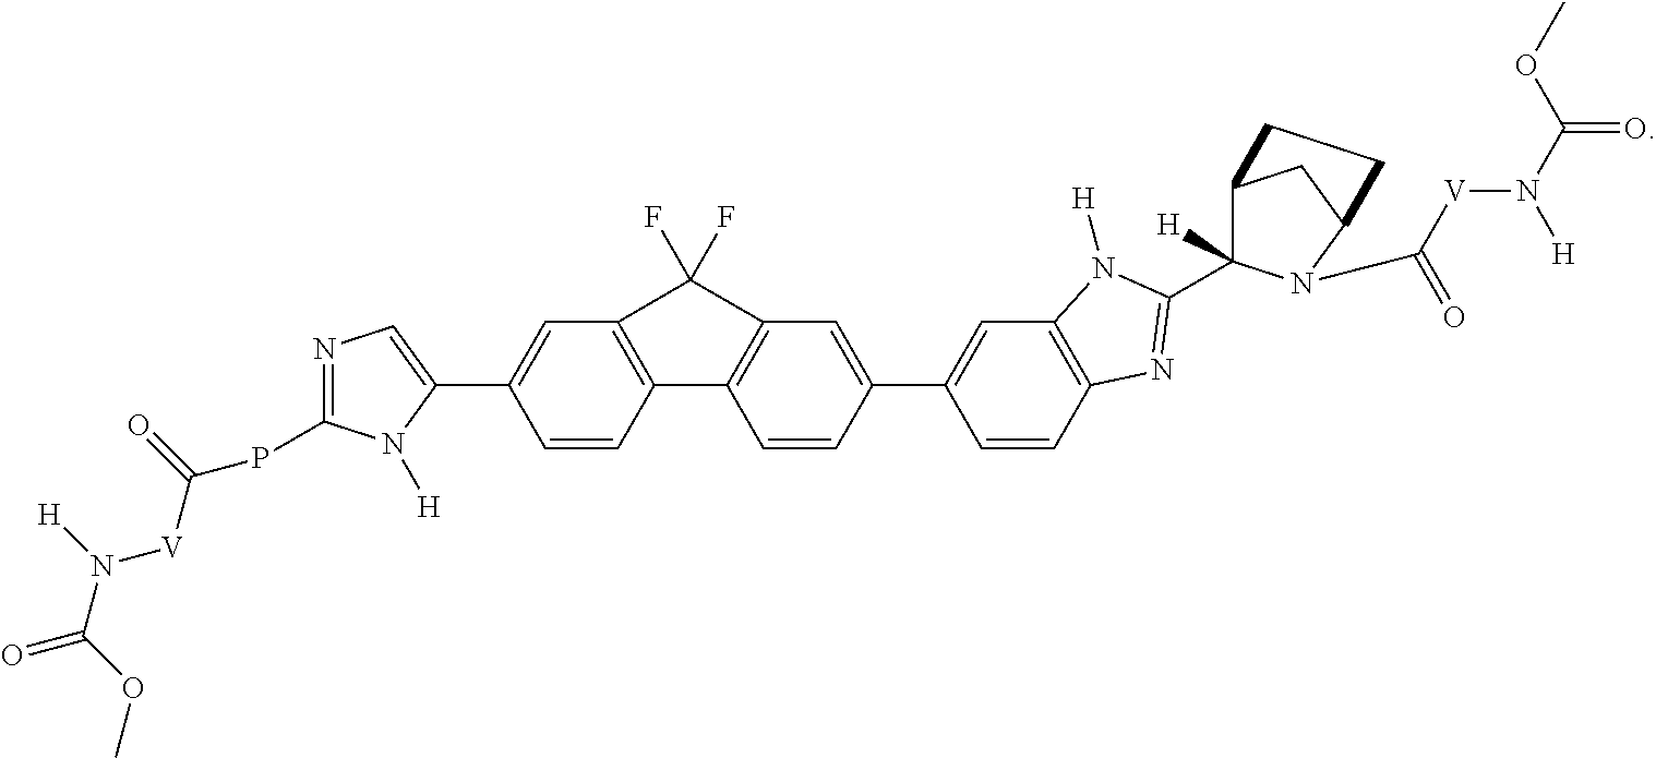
C1=CC(C2=CC3=C(C=C2)N=C(C2([H])C4CC(N2C(=O)[V]N(C(OC)=O)[H])CC4)N3[H])=CC2=C1C1=C(C=C(C3=CN=C(PC(=O)[V]N([H])C(=O)OC)N3[H])C=C1)C2(F)F
